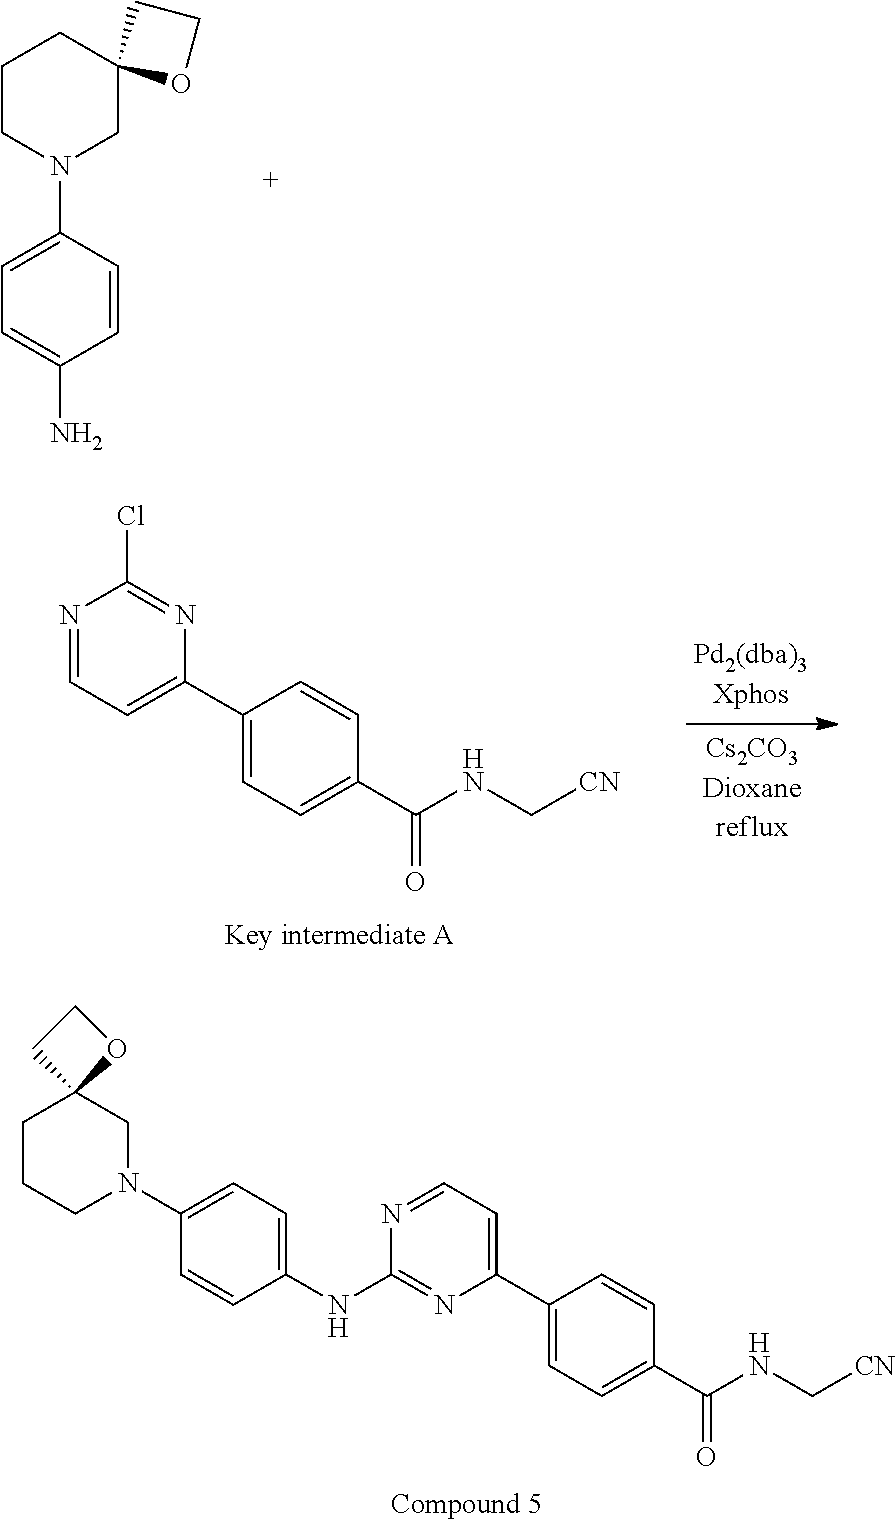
N1=CC=C(C2=CC=C(C(=O)NC[CN])C=C2)N=C1NC1=CC=C(N2CC3(CCC2)OCC3)C=C1.C1CN(C2=CC=C(N)C=C2)CC2(C1)OCC2.N1=CC=C(C2=CC=C(C(=O)NC[CN])C=C2)N=C1Cl
